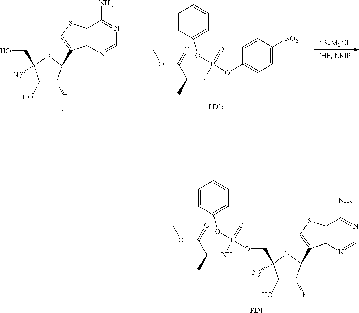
C1(O)C(F)C(C2=CSC3=C2N=CN=C3N)OC1(COP(NC(C(OCC)=O)C)(=O)OC1=CC=CC=C1)[N3].[PD1].CCOC(C(C)NP(=O)(OC1=CC=CC=C1)OC1=CC=C([NO2])C=C1)=O.C1(O)C(F)C(C2=CSC3=C2N=CN=C3N)OC1(CO)[N3].[tBuMgCl]
